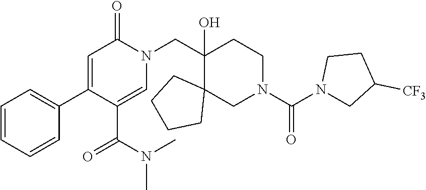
C1=CC=CC(C2=CC(=O)N(CC3(O)CCN(C(N4CC([CF3])CC4)=O)CC34CCCC4)C=C2C(N(C)C)=O)=C1
